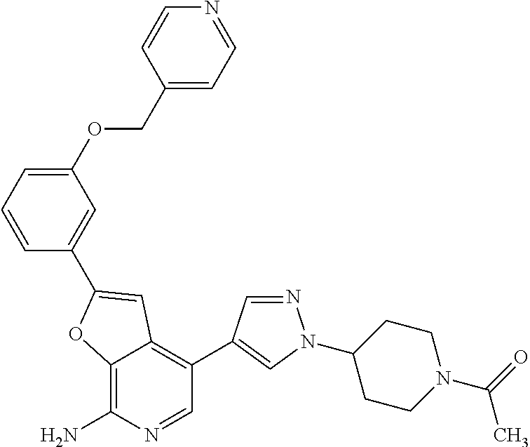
C12=C(N)N=CC(C3=CN(C4CCN(C(=O)C)CC4)N=C3)=C1C=C(C1=CC(OCC3=CC=NC=C3)=CC=C1)O2
